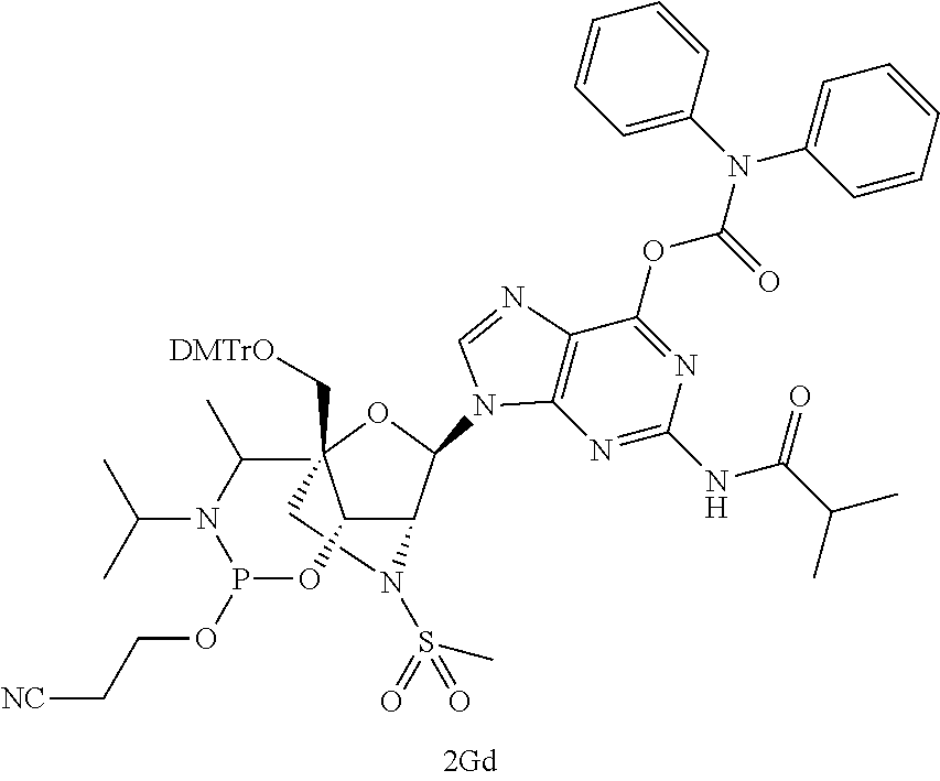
C1(OP(N(C(C)C)C(C)C)OCC[NC])C2C(N3C4=C(C(OC(N(C5=CC=CC=C5)C5=CC=CC=C5)=O)=NC(NC(=O)C(C)C)=N4)N=C3)OC1(C[DMTrO])CN2S(C)(=O)=O
